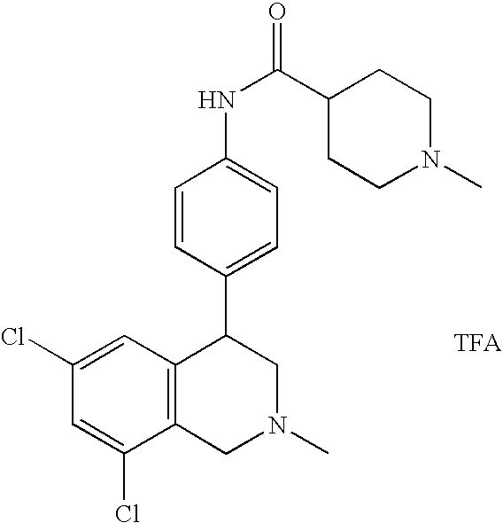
C1(Cl)=CC(Cl)=CC2=C1CN(C)CC2C1=CC=C(NC(C2CCN(C)CC2)=O)C=C1
